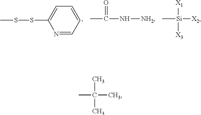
N1=CC=CC=C1SSC.CC(=O)N[NH2].C[Si]([X1])([X3])[X2].CC(C)(C)C
